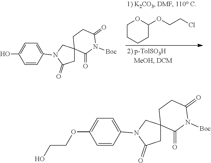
C1=CC(N2C(=O)CC3(C2)C(=O)N([Boc])C(=O)CC3)=CC=C1OCCO.C1=CC(N2C(=O)CC3(C2)C(=O)N([Boc])C(=O)CC3)=CC=C1O.C1CCCC(OCCCl)O1
